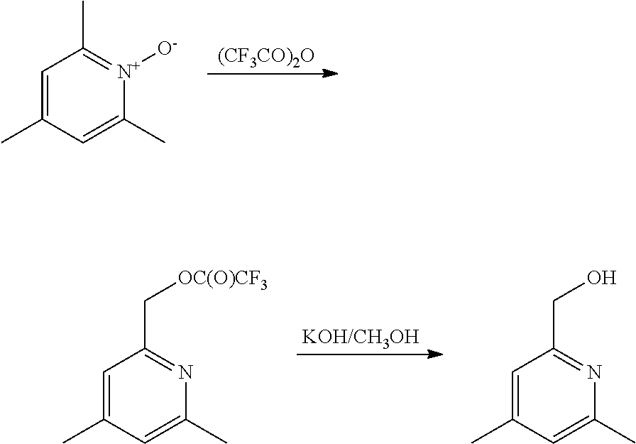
C1=C(C)C=C(C)[N+]([O-])=C1C.[(CF3CO)2O].C1=C(C)C=C(C)N=C1C[OC(O)CF3].[KOH/CH3OH].C1=C(C)C=C(C)N=C1CO
